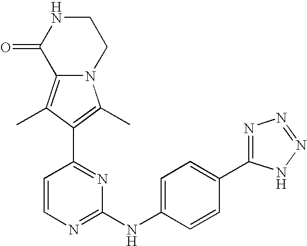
C12=C(C)C(C3=NC(NC4=CC=C(C5=NN=NN5)C=C4)=NC=C3)=C(C)N1CCNC2=O
